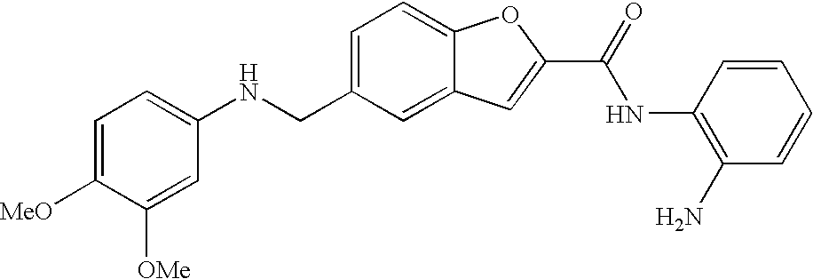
C1=C([MeO])C([OMe])=CC(NCC2=CC=C3C(=C2)C=C(C(NC2=C(N)C=CC=C2)=O)O3)=C1
